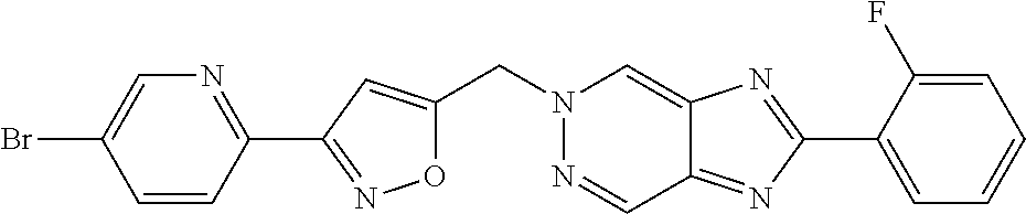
O1C(CN2N=CC3=NC(C4=CC=CC=C4F)=NC3=C2)=CC(C2=NC=C(Br)C=C2)=N1
